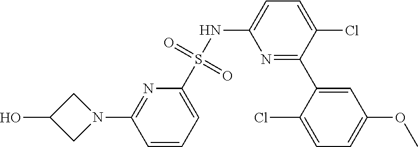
C1C(O)CN1C1=NC(S(NC2=CC=C(Cl)C(C3=CC(OC)=CC=C3Cl)=N2)(=O)=O)=CC=C1
